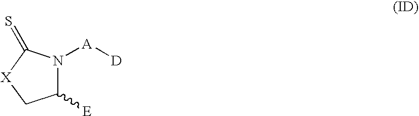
C1([E])N([A][D])C(=S)[X]C1
